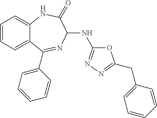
C1=CC=C2C(=C1)NC(=O)C(NC1=NN=C(CC3=CC=CC=C3)O1)N=C2C1=CC=CC=C1
